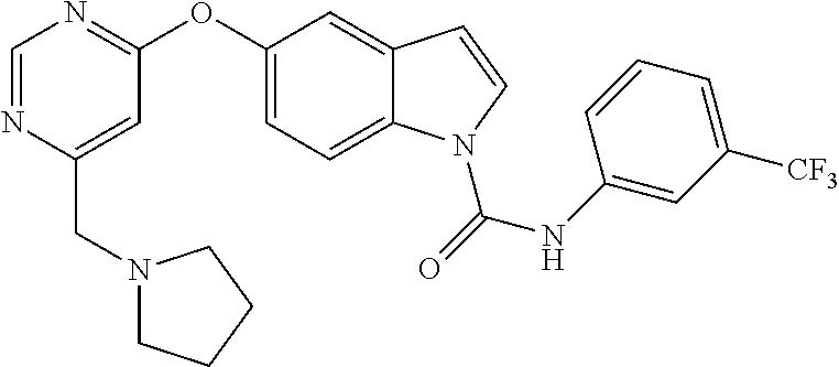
C(C1=CC(OC2=CC=C3C(=C2)C=CN3C(=O)NC2=CC([CF3])=CC=C2)=NC=N1)N1CCCC1
